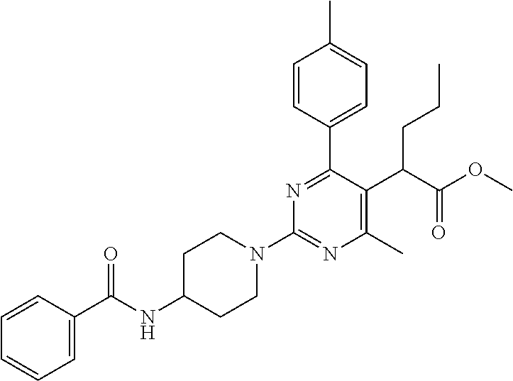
C1C(NC(C2=CC=CC=C2)=O)CCN(C2=NC(C)=C(C(C(OC)=O)CCC)C(C3=CC=C(C)C=C3)=N2)C1
